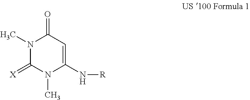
N1(C)C(=[X])N(C)C(N[R])=CC1=O
